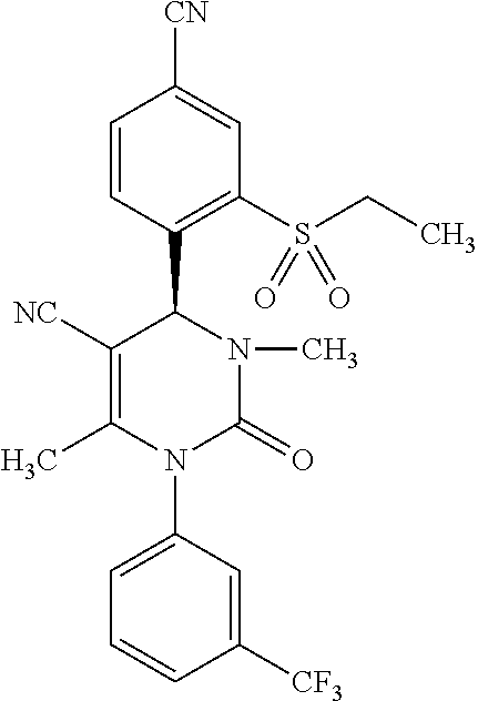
C1([NC])=C(C)N(C2=CC=CC([CF3])=C2)C(=O)N(C)C1C1=C(S(CC)(=O)=O)C=C([CN])C=C1
